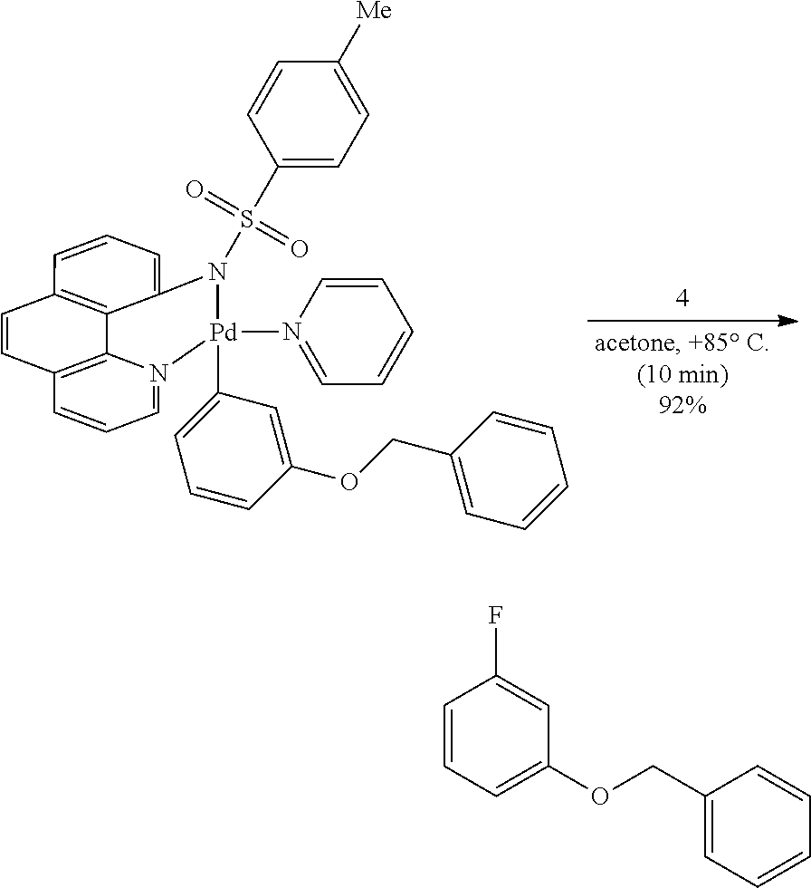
C1(S(N2[Pd](N3=CC=CC=C3)(C3=CC=CC(OCC4=CC=CC=C4)=C3)N3=CC=CC4=C3C3=C(C=CC=C23)C=C4)(=O)=O)=CC=C([Me])C=C1.C1=CC=C(OCC2=CC=CC=C2)C=C1F
